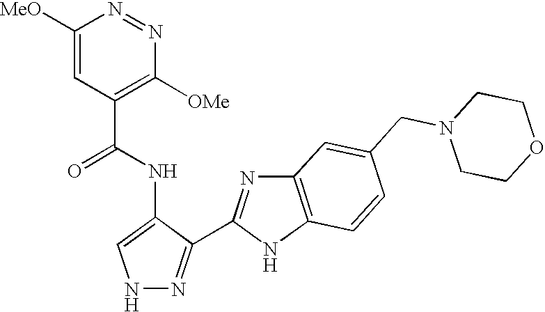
N1N=C(C2=NC3=C(N2)C=CC(CN2CCOCC2)=C3)C(NC(C2=C([OMe])N=NC([MeO])=C2)=O)=C1
